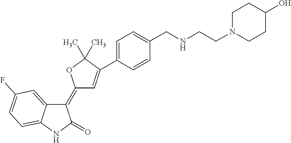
C1(=C2C=C(C3=CC=C(CNCCN4CCC(O)CC4)C=C3)C(C)(C)O2)C2=CC(F)=CC=C2NC1=O
